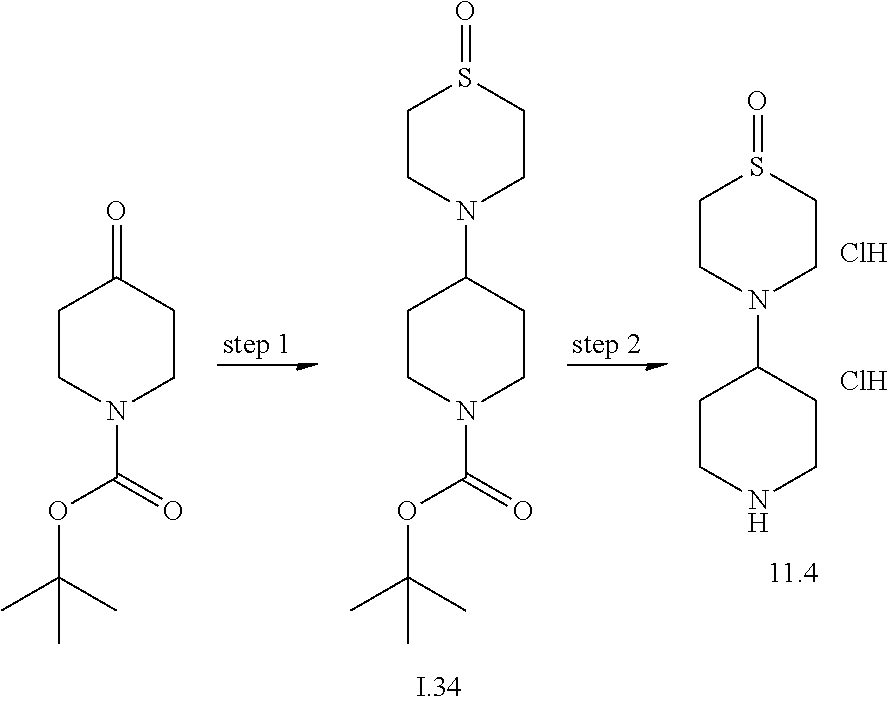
C1CN(C(OC(C)(C)C)=O)CCC1N1CCS(=O)CC1.C1CNCCC1N1CCS(=O)CC1.Cl.Cl.C1CN(C(OC(C)(C)C)=O)CCC1=O
